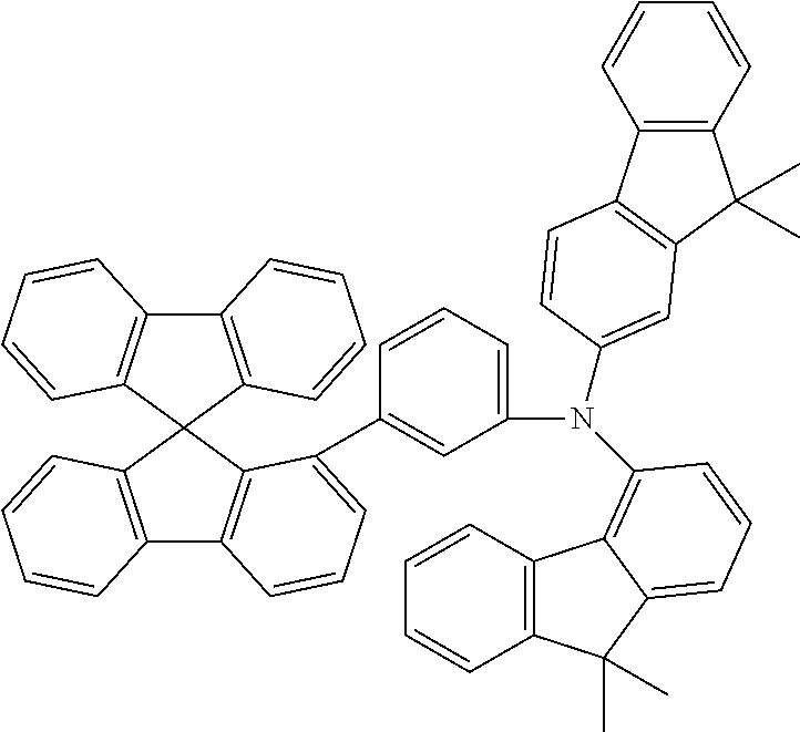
C12=C(C3(C4=C1C=CC=C4)C1=C(C4=C3C(C3=CC(N(C5=CC6=C(C7=C(C6(C)C)C=CC=C7)C=C5)C5=C6C7=C(C=CC=C7)C(C)(C)C6=CC=C5)=CC=C3)=CC=C4)C=CC=C1)C=CC=C2
